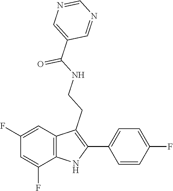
C1=NC=C(C(NCCC2=C(C3=CC=C(F)C=C3)NC3=C2C=C(F)C=C3F)=O)C=N1
